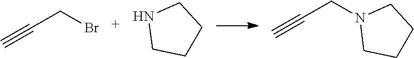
C(CBr)#C.C(CN1CCCC1)#C.N1CCCC1
